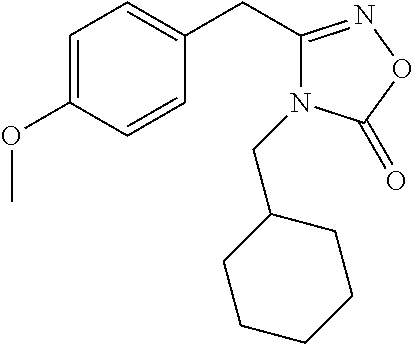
C1=C(OC)C=CC(CC2=NOC(=O)N2CC2CCCCC2)=C1
